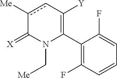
C1(C2=C([Y])cc([Me])C(=[X])N2C[Me])=C(F)C=CC=C1F
